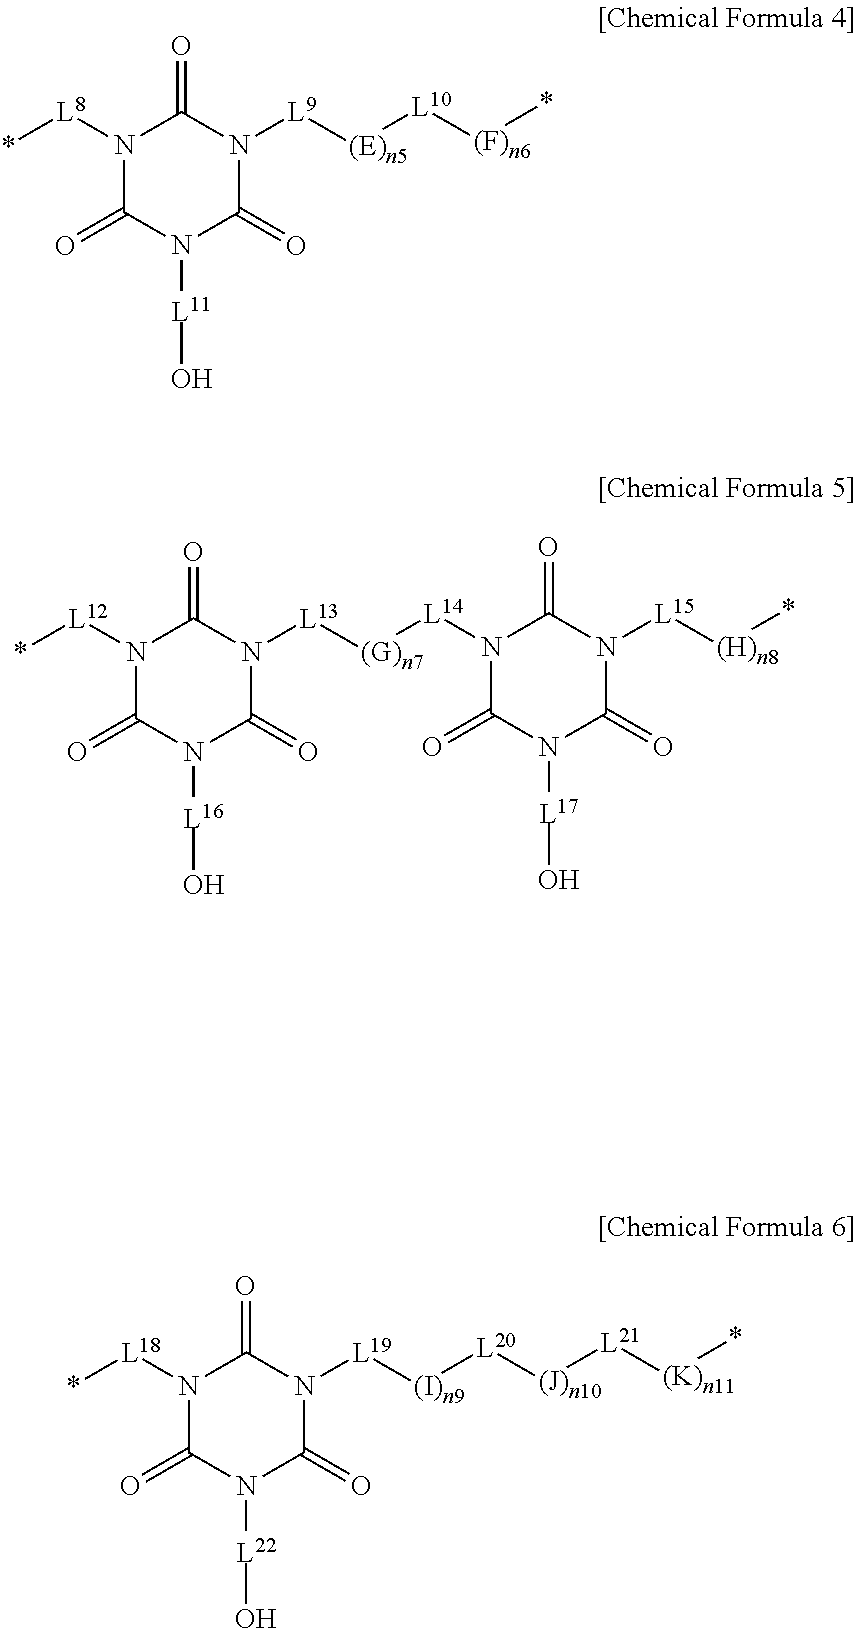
N1([L8]*)C(=O)N([L11]O)C(=O)N([L9][(E)n5][L10][(F)n6]*)C1=O.N1([L12]*)C(=O)N([L16]O)C(=O)N([L13][(G)n7][L14]N2C(=O)N([L17]O)C(=O)N([L15][(H)n8]*)C2=O)C1=O.N1([L18]*)C(=O)N([L22]O)C(=O)N([L19][(I)n9][L20][(J)n10][L21][(K)n11]*)C1=O
